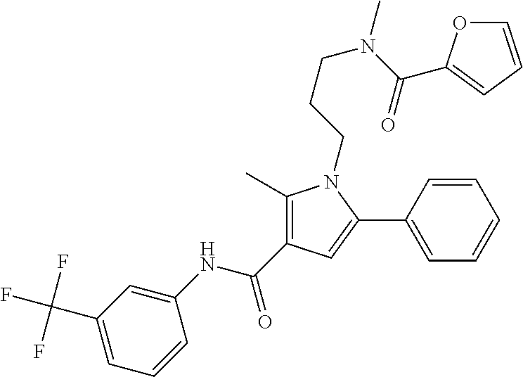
C1(C)=C(C(NC2=CC(C(F)(F)F)=CC=C2)=O)C=C(C2=CC=CC=C2)N1CCCN(C(=O)C1=CC=CO1)C
